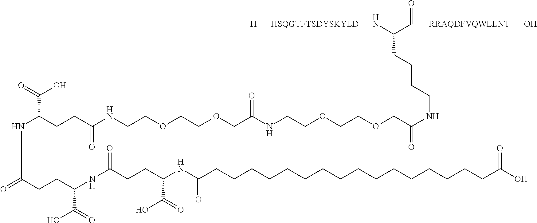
[H][HSQGTFTSDYSKYLD]NC(C([RRAQDFVQWLLNT]O)=O)CCCCNC(COCCOCCNC(COCCOCCNC(CCC(NC(=O)CCC(NC(CCC(NC(=O)CCCCCCCCCCCCCCCCC(O)=O)C(=O)O)=O)C(=O)O)C(=O)O)=O)=O)=O
